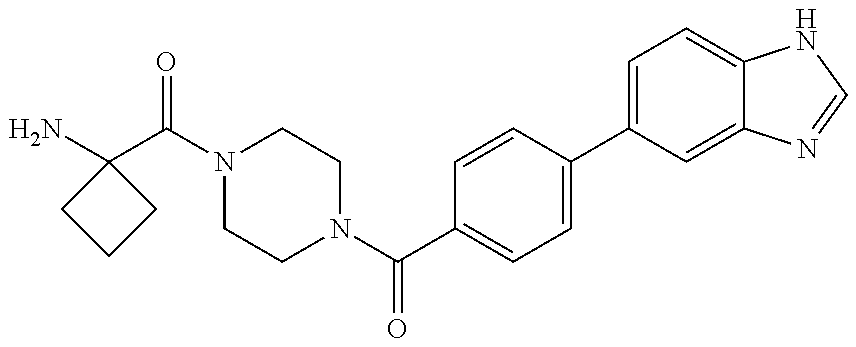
NC1(C(N2CCN(C(C3=CC=C(C4=CC=C5C(=C4)N=CN5)C=C3)=O)CC2)=O)CCC1
